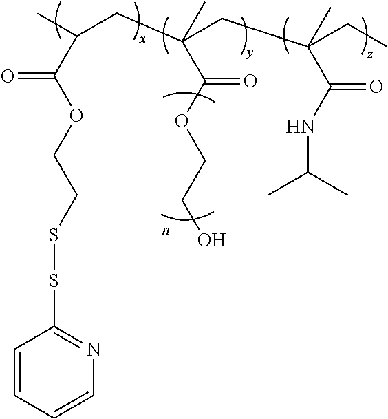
CC(CC(CC(CC)(C(=O)NC(C)C)C)(C(=O)OCCO)C)C(OCCSSC1=NC=CC=C1)=O
